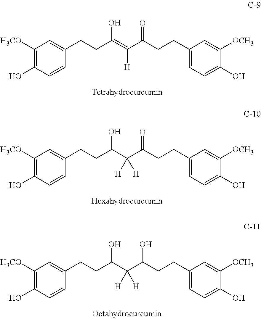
C1([H3CO])=C(O)C=CC(CCC(=C(C(CCC2=CC=C(O)C([OCH3])=C2)=O)[H])O)=C1.C1([H3CO])=C(O)C=CC(CCC(O)C(C(CCC2=CC=C(O)C([OCH3])=C2)=O)([H])[H])=C1.C1([H3CO])=C(O)C=CC(CCC(O)C(C(CCC2=CC=C(O)C([OCH3])=C2)O)([H])[H])=C1
